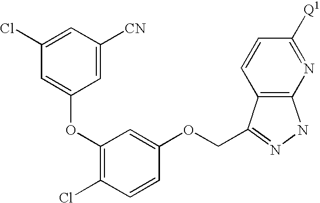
O(C1=C(Cl)C=CC(OCC2=NNC3=C2C=CC([Q1])=N3)=C1)C1=CC(Cl)=CC([CN])=C1
